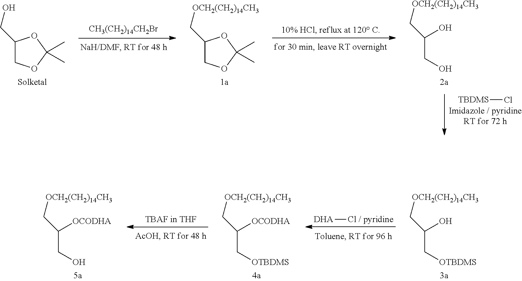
[TBDMS]Cl.[CH3(CH2)14CH2Br].C1(C[OCH2(CH2)14CH3])COC(C)(C)O1.C(CO)(O)C[OCH2(CH2)14CH3].C1(CO)COC(C)(C)O1.C(C[OTBDMS])(O)C[OCH2(CH2)14CH3].[DHA][Cl / pyridine].C(C[OTBDMS])([OCODHA])C[OCH2(CH2)14CH3].C(CO)([OCODHA])C[OCH2(CH2)14CH3]
